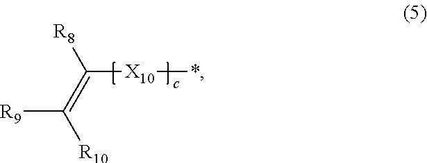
C([X10]*)(=C([R10])[R9])[R8]
